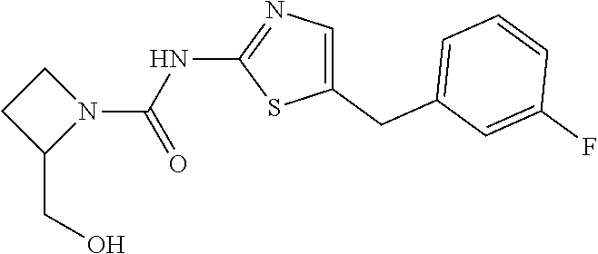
N(C(=O)N1CCC1CO)C1=NC=C(CC2=CC=CC(F)=C2)S1
